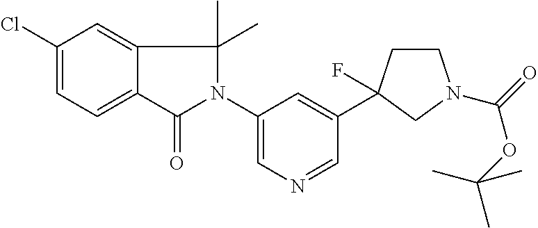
C1(N2C(=O)C3=CC=C(Cl)C=C3C2(C)C)=CN=CC(C2(F)CCN(C(OC(C)(C)C)=O)C2)=C1
